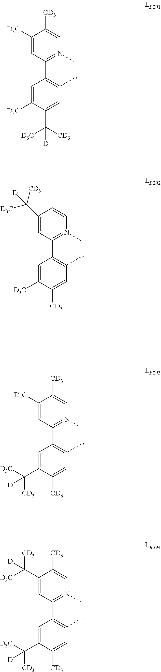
C1(C([D3C])([CD3])[D])=CC(C2=C(C)C=C([CD3])C(C([D3C])([CD3])[D])=C2)=N(C)C=C1[CD3].C1([D3C])=CC(C2=C(C)C=C(C([CD3])([D3C])[D])C([D3C])=C2)=N(C)C=C1[CD3].C1(C([D3C])([CD3])[D])=CC(C2=C(C)C=C([CD3])C([D3C])=C2)=N(C)C=C1.C1([D3C])=CC(C2=C(C)C=C([CD3])C(C([D3C])([CD3])[D])=C2)=N(C)C=C1[CD3]
